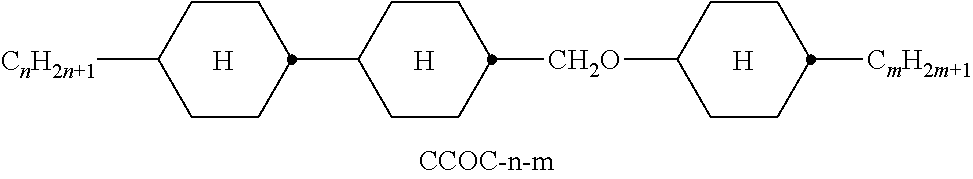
[H].[H].[CnH2n+1]C1CCC(C2CCC([CH2O]C3CCC([CmH2m+1])CC3)CC2)CC1.[H]
